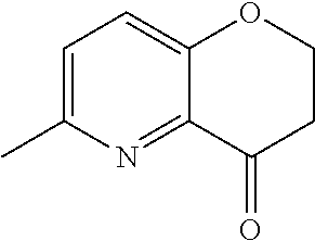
C1=C(C)N=C2C(=C1)OCCC2=O
